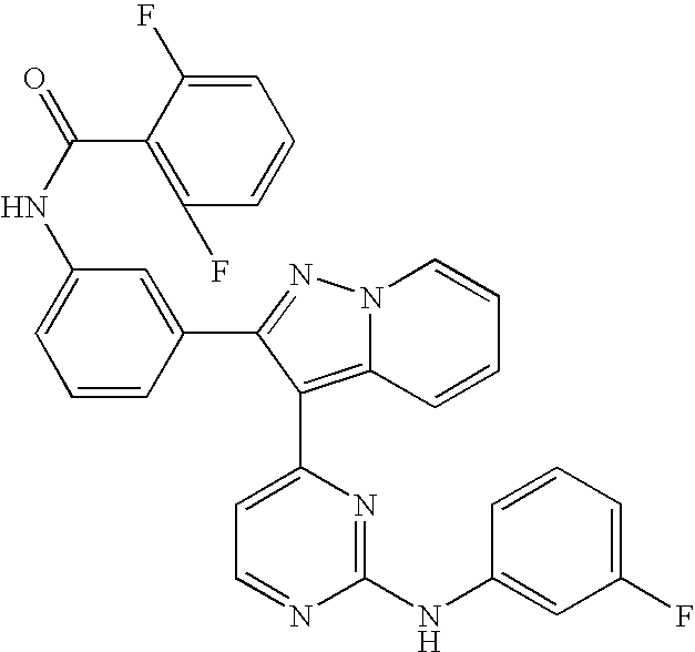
C1=C(F)C(C(NC2=CC=CC(C3=NN4C(=C3C3=CC=NC(NC5=CC(F)=CC=C5)=N3)C=CC=C4)=C2)=O)=C(F)C=C1
